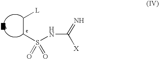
C(CS(NC(=N)[X])(=O)=O)[L]
